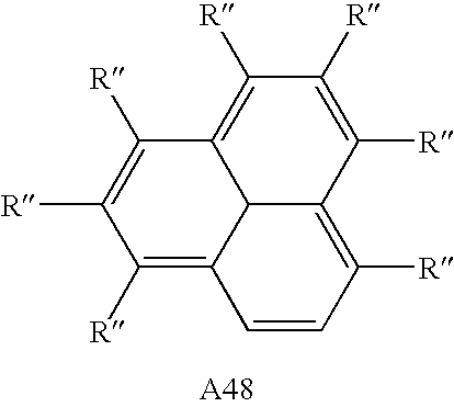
C1=CC([R])=C2C3C1=C([R])C([R])=C([R])C3=C([R])C([R])=C2[R]
